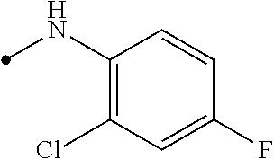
C1(NC)=C(Cl)C=C(F)C=C1
